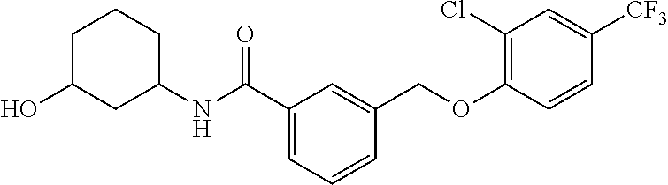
C1(C(NC2CCCC(O)C2)=O)=CC=CC(COC2=C(Cl)C=C([CF3])C=C2)=C1
